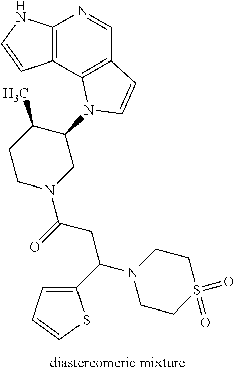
C12=C(C3=C(C=N1)C=CN3C1C(C)CCN(C(=O)CC(N3CCS(=O)(=O)CC3)C3=CC=CS3)C1)C=CN2
